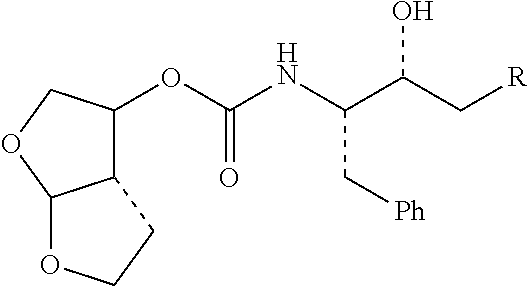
[R]CC(C(C[Ph])NC(=O)OC1C2C(OC1)OCC2)O
